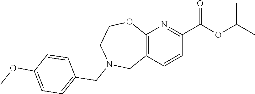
C12=C(C=CC(C(OC(C)C)=O)=N1)CN(CC1=CC=C(OC)C=C1)CCO2
